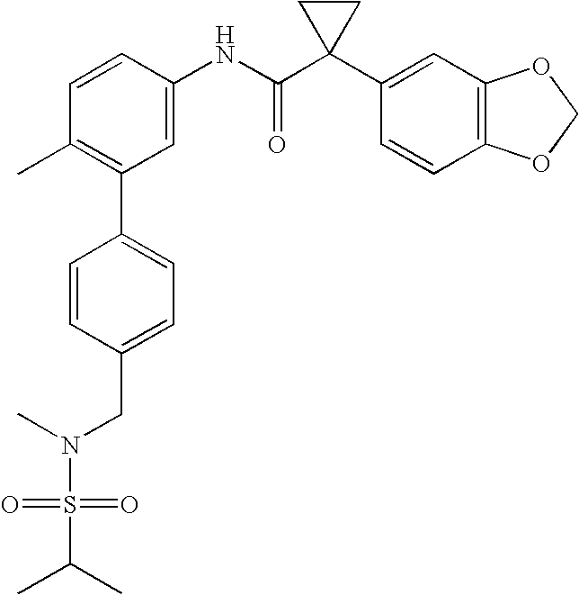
C1=CC(NC(C2(C3=CC4=C(C=C3)OCO4)CC2)=O)=CC(C2=CC=C(CN(C)S(=O)(=O)C(C)C)C=C2)=C1C
